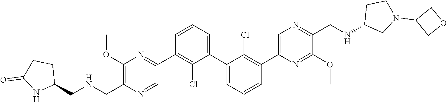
C1(C2=NC(OC)=C(C[HN]CC3CCC(=O)N3)N=C2)=C(Cl)C(C2=CC=CC(C3=CN=C(CNC4CN(C5COC5)CC4)C(OC)=N3)=C2Cl)=CC=C1
